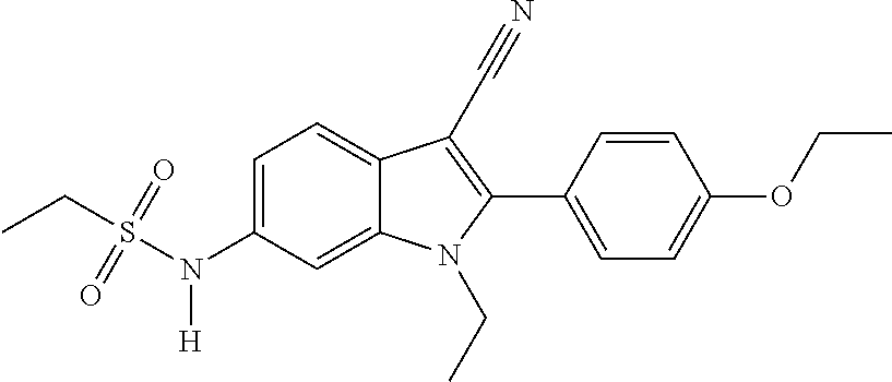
C1=C(N(S(CC)(=O)=O)[H])C=C2C(=C1)C(C#N)=C(C1=CC=C(OCC)C=C1)N2CC
